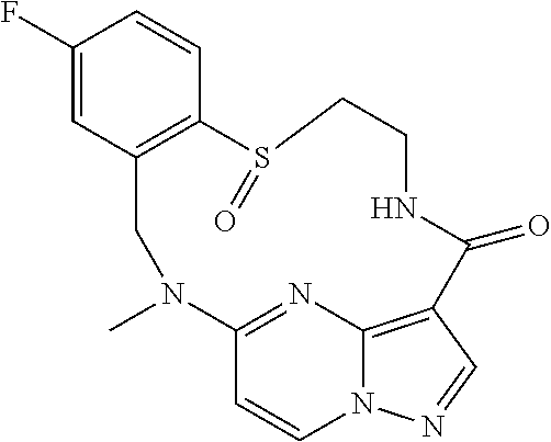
C1(F)=CC2=C(C=C1)S(=O)CCNC(=O)C1=C3N(C=CC(=N3)N(C)C2)N=C1
